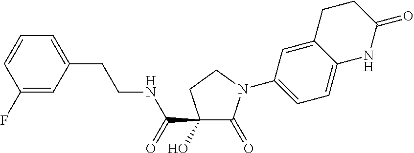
C1(O)(C(=O)NCCC2=CC=CC(F)=C2)C(=O)N(C2=CC=C3C(=C2)CCC(=O)N3)CC1
